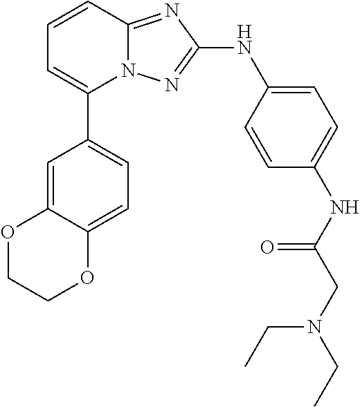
C1=CC2=NC(NC3=CC=C(NC(CN(CC)CC)=O)C=C3)=NN2C(C2=CC=C3C(=C2)OCCO3)=C1
